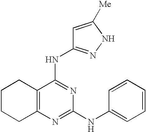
C1CCC2=C(C1)C(NC1=NNC([Me])=C1)=NC(NC1=CC=CC=C1)=N2
